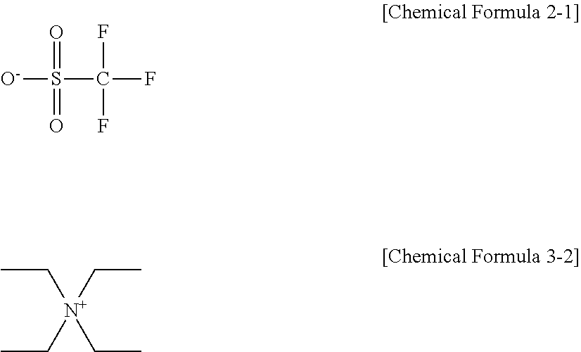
[O-]S(=O)(=O)C(F)(F)F.CC[N+](CC)(CC)CC
